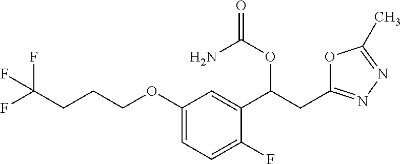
O=C(N)OC(C1=CC(OCCCC(F)(F)F)=CC=C1F)CC1=NN=C(C)O1
